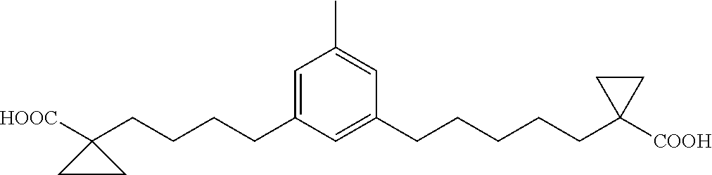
C(CCCC1([HOOC])CC1)C1=CC(C)=CC(CCCCCC2([COOH])CC2)=C1
